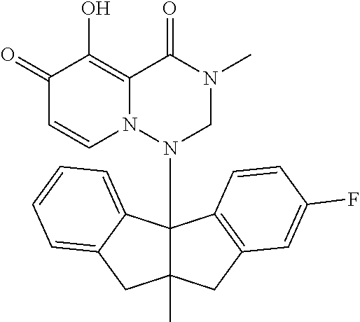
C1(=O)C=CN2C(=C1O)C(=O)N(C)CN2C12C(C)(CC3=C1C=CC(F)=C3)CC1=CC=CC=C21
